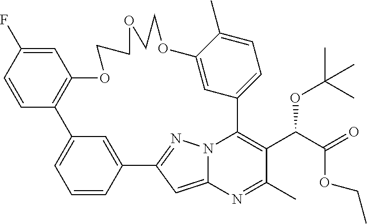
C1=CC2=CC(=C1)C1=C(C=C(F)C=C1)OCCOCCOC1=CC(=CC=C1C)C1=C(C(C(=O)OCC)OC(C)(C)C)C(C)=NC3=CC2=NN31
